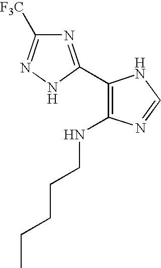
N(C1=C(C2=NC([F3C])=NN2)NC=N1)CCCCC
